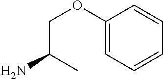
C1=CC=CC=C1OCC(N)C
